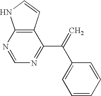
N1=CN=C(C(=C)C2=CC=CC=C2)C2=C1NC=C2
